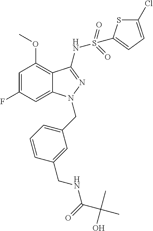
C1=C(F)C=C2C(=C1OC)C(NS(C1=CC=C(Cl)S1)(=O)=O)=NN2CC1=CC=CC(CNC(C(C)(C)O)=O)=C1
